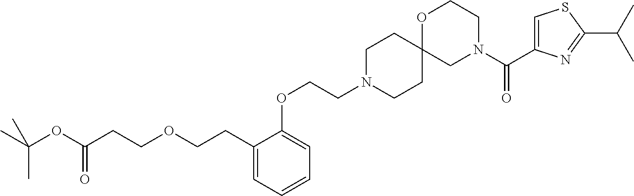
C1(CCOCCC(OC(C)(C)C)=O)=CC=CC=C1OCCN1CCC2(CC1)CN(C(C1=CSC(C(C)C)=N1)=O)CCO2
